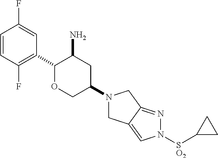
C1=CC(F)=C(C2OCC(N3CC4=CN([SO2]C5CC5)N=C4C3)CC2N)C=C1F
